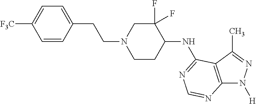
C1=CC(CCN2CCC(NC3=NC=NC4=C3C(C)=NN4[H])C(F)(F)C2)=CC=C1[F3C]
